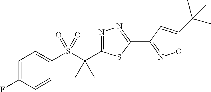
C1=C(F)C=CC(S(C(C2=NN=C(C3=NOC(C(C)(C)C)=C3)S2)(C)C)(=O)=O)=C1
